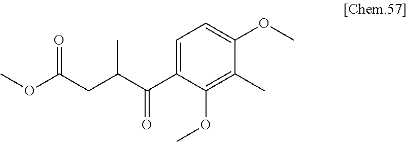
C1(C(C(CC(OC)=O)C)=O)=CC=C(OC)C(C)=C1OC
